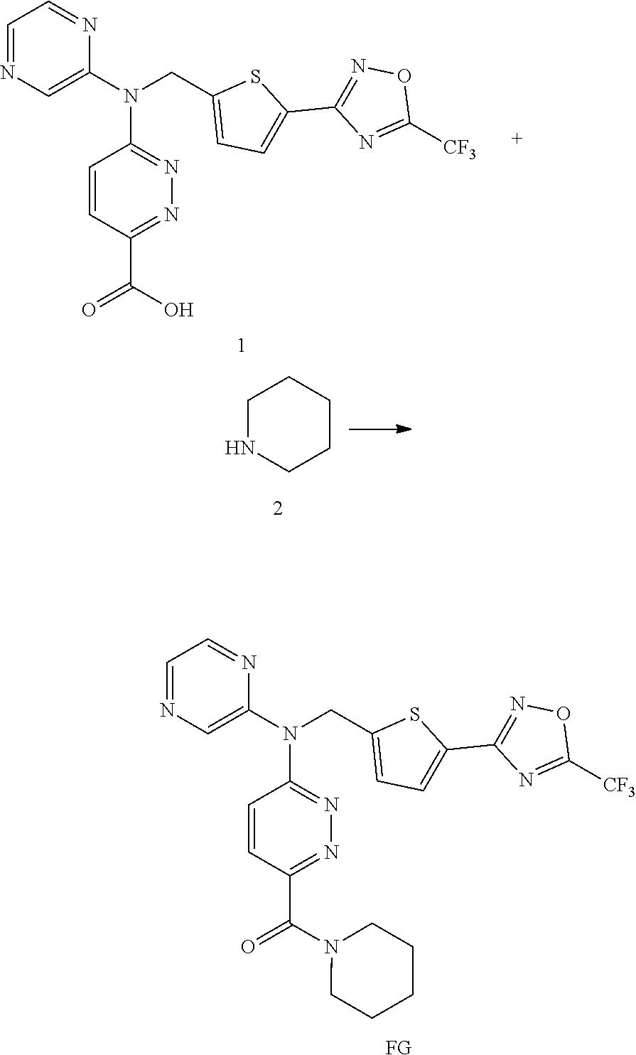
N1=C(N(C2=CN=CC=N2)CC2=CC=C(C3=NOC([CF3])=N3)S2)C=CC(C(=O)O)=N1.N1=C(N(C2=CN=CC=N2)CC2=CC=C(C3=NOC([CF3])=N3)S2)C=CC(C(=O)N2CCCCC2)=N1.[FG].C1NCCCC1
